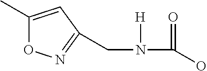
C(C1=NOC(C)=C1)N([H])C(=O)O
